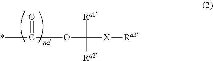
C(OC([X][Ra3])([Ra1])[Ra2])(=O)*
